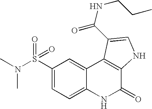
CN(S(C1=CC=C2C(=C1)C1=C(C(=O)N2)NC=C1C(NCCC)=O)(=O)=O)C
